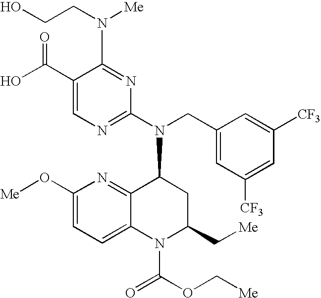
C1(C(O)=O)=CN=C(N(CC2=CC([CF3])=CC([CF3])=C2)C2C3=NC(O[Me])=CC=C3N(C(=O)OC[Me])C(C[Me])C2)N=C1N(CCO)[Me]
